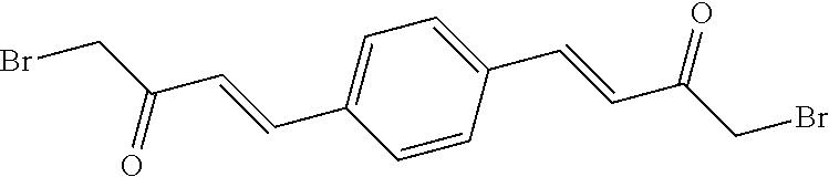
BrCC(C=CC1=CC=C(C=CC(CBr)=O)C=C1)=O
